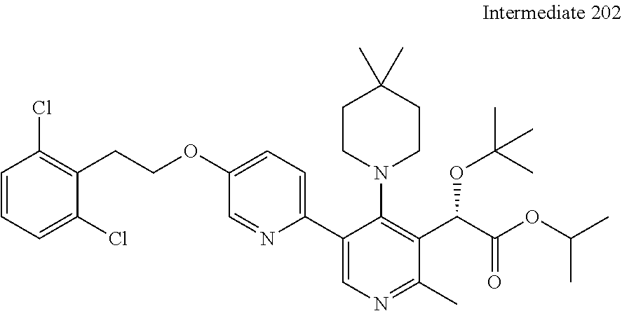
C1(Cl)=CC=CC(Cl)=C1CCOC1=CC=C(C2=CN=C(C)C(C(C(OC(C)C)=O)OC(C)(C)C)=C2N2CCC(C)(C)CC2)N=C1
